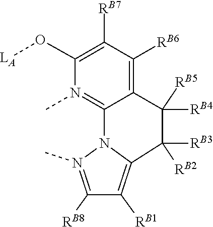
[RB2]C1([RB3])C2=C([RB1])C([RB8])=N(C)N2C2=N(C)C(O[LA])=C([RB7])C([RB6])=C2C1([RB5])[RB4]
